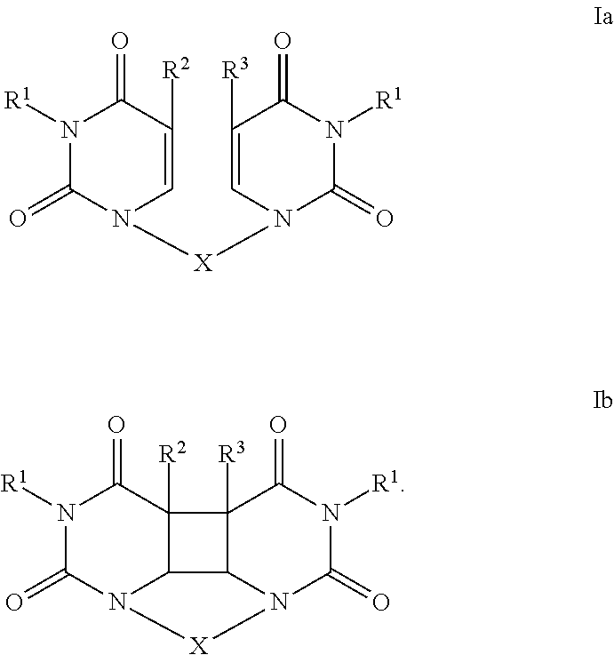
C1([R2])=CN([X]N2C=C([R3])C(=O)N([R1])C2=O)C(=O)N([R1])C1=O.C12([R2])C3C4C1([R3])C(=O)N([R1])C(=O)N4[X]N3C(=O)N([R1])C2=O
